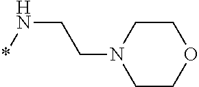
C1CN(CCN*)CCO1
